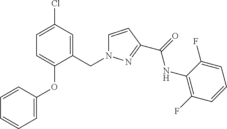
C1(NC(=O)C2=NN(CC3=CC(Cl)=CC=C3OC3=CC=CC=C3)C=C2)=C(F)C=CC=C1F
